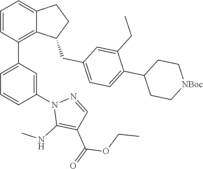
C1=CC(C2=CC=CC(N3C(NC)=C(C(=O)OCC)C=N3)=C2)=C2C(=C1)CCC2CC1=CC=C(C2CC[NBoc]CC2)C(CC)=C1
